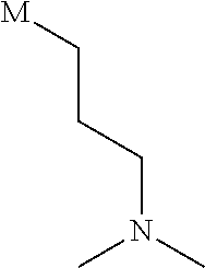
[M]CCCN(C)C
